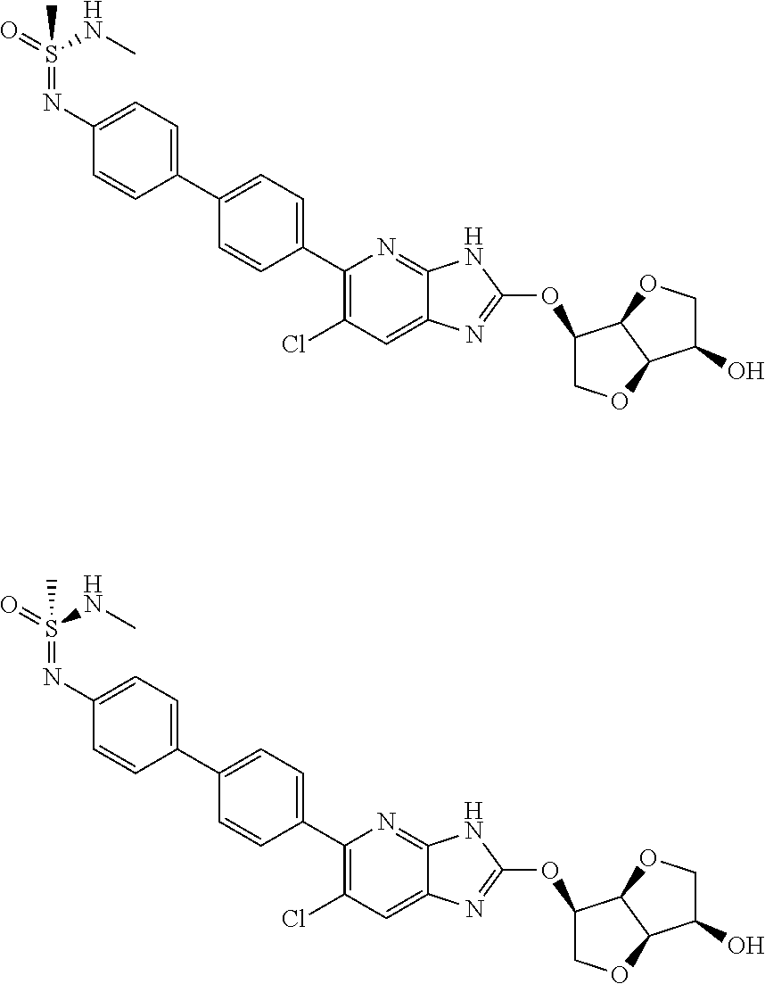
O=S(NC)(=NC1=CC=C(C2=CC=C(C3=C(Cl)C=C4C(=N3)NC(OC3COC5C3OCC5O)=N4)C=C2)C=C1)C.O=S(NC)(=NC1=CC=C(C2=CC=C(C3=C(Cl)C=C4C(=N3)NC(OC3COC5C3OCC5O)=N4)C=C2)C=C1)C
